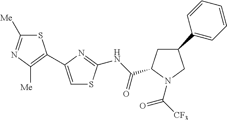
C1(C2CC(C(NC3=NC(C4=C([Me])N=C([Me])S4)=CS3)=O)N(C([CF3])=O)C2)=CC=CC=C1
